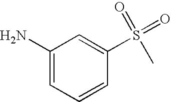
C1(N)=CC=CC(S(=O)(=O)C)=C1
